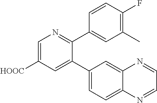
C1=C([HOOC])C=C(C2=CC=C3C(=C2)N=CC=N3)C(C2=CC(C)=C(F)C=C2)=N1
